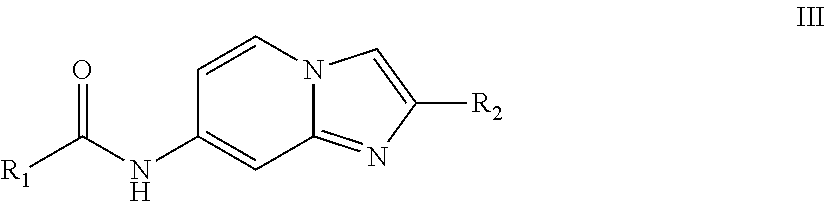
C1(NC([R1])=O)=CC2=NC([R2])=CN2C=C1
